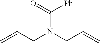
C=CCN(CC=C)C(=O)[Ph]
